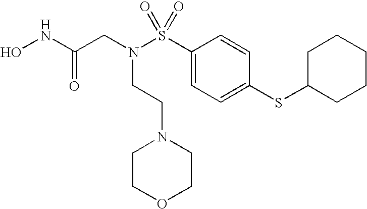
C1(S(N(CC(NO)=O)CCN2CCOCC2)(=O)=O)=CC=C(SC2CCCCC2)C=C1
